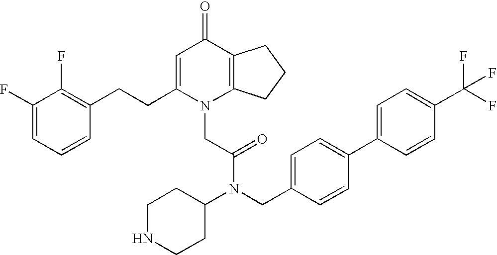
C1=C(CCC2=C(F)C(F)=CC=C2)N(CC(N(C2CCNCC2)CC2=CC=C(C3=CC=C(C(F)(F)F)C=C3)C=C2)=O)C2=C(C1=O)CCC2
